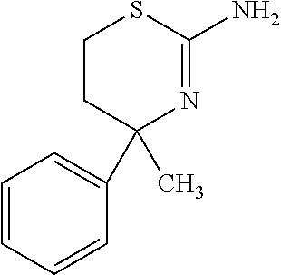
C1CC(C2=CC=CC=C2)(C)N=C(N)S1
